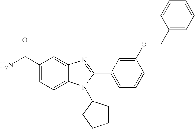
NC(C1=CC=C2C(=C1)N=C(C1=CC=CC(OCC3=CC=CC=C3)=C1)N2C1CCCC1)=O
